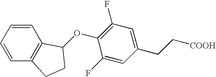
C1(CC[COOH])=CC(F)=C(OC2C3=C(C=CC=C3)CC2)C(F)=C1
